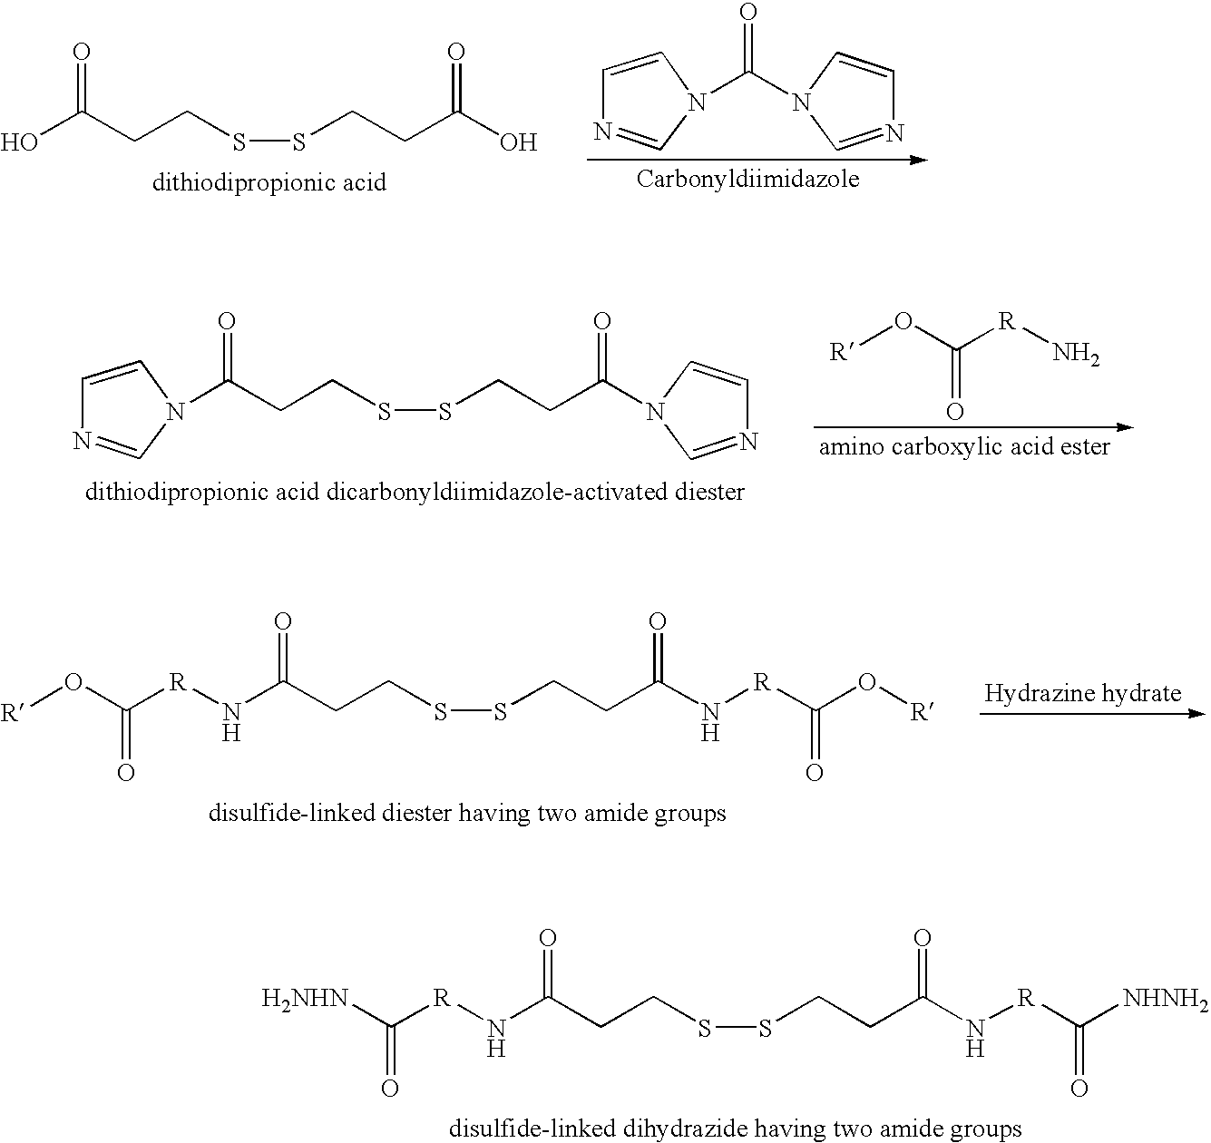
O=C(N1C=NC=C1)N1C=CN=C1.C(CCSSCCC(O)=O)(O)=O.O([R])C([R]N)=O.C(CCSSCCC(=O)N1C=NC=C1)(=O)N1C=CN=C1.C(CCSSCCC(N[R]C(O[R])=O)=O)(N[R]C(O[R])=O)=O.C(CCSSCCC(N[R]C([NHNH2])=O)=O)(N[R]C([H2NHN])=O)=O
